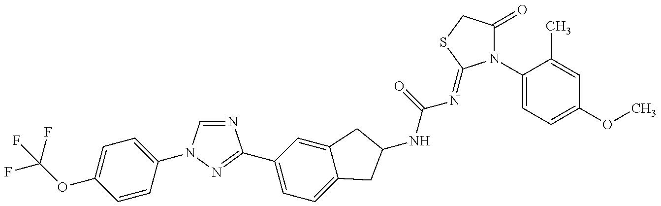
FC(OC1=CC=C(N2C=NC(C3=CC=C4C(=C3)CC(NC(N=C3N(C5=CC=C(OC)C=C5C)C(=O)CS3)=O)C4)=N2)C=C1)(F)F
